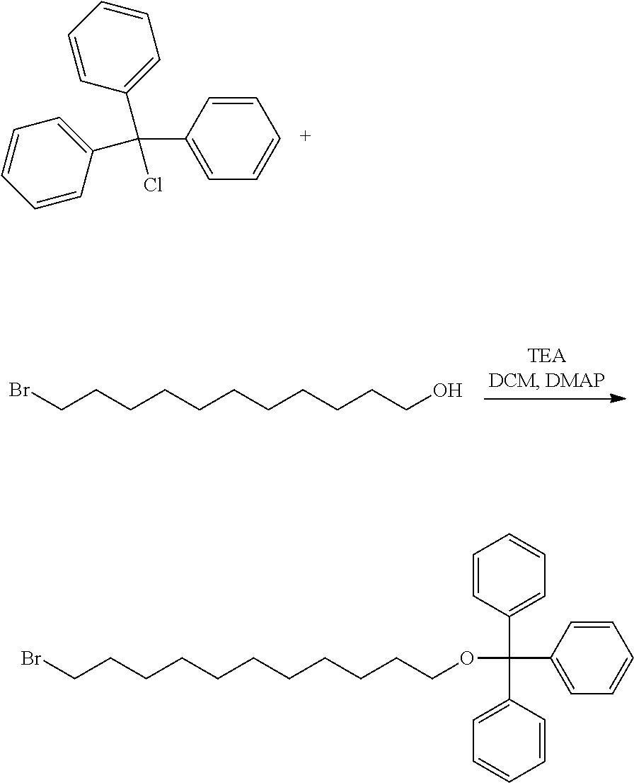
C1=CC(C(C2=CC=CC=C2)(Cl)C2=CC=CC=C2)=CC=C1.BrCCCCCCCCCCCO.BrCCCCCCCCCCCOC(C1=CC=CC=C1)(C1=CC=CC=C1)C1=CC=CC=C1
